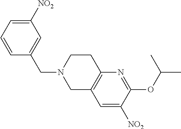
C1([NO2])=CC=CC(CN2CC3=C(CC2)N=C(OC(C)C)C([NO2])=C3)=C1
